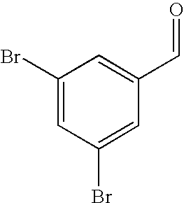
C1(Br)=CC(Br)=CC(C=O)=C1
